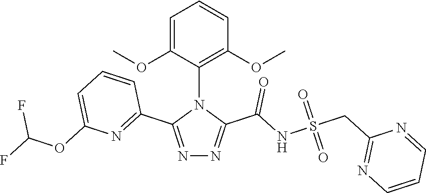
N1=C(C2=NC(OC(F)F)=CC=C2)N(C2=C(OC)C=CC=C2OC)C(C(NS(CC2=NC=CC=N2)(=O)=O)=O)=N1
